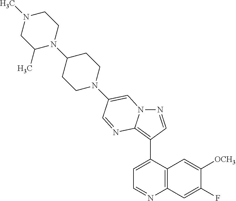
N1=CC(C2=CC=NC3=C2C=C([OCH3])C(F)=C3)=C2N1C=C(N1CCC(N3CCN(C)CC3C)CC1)C=N2
